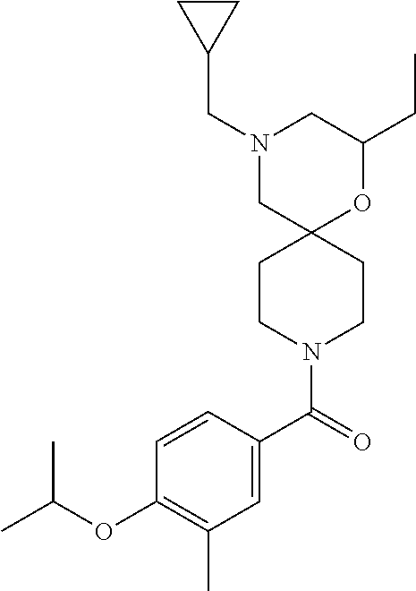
C1(CC)OC2(CN(CC3CC3)C1)CCN(C(C1=CC(C)=C(OC(C)C)C=C1)=O)CC2
